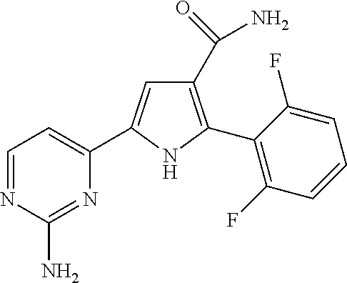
C1(C(N)=O)=C(C2=C(F)C=CC=C2F)NC(C2=CC=NC(N)=N2)=C1
